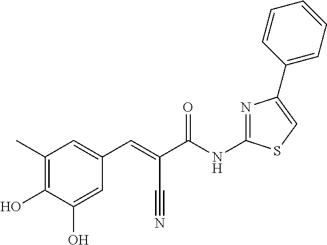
N1=C(NC(C(=CC2=CC(C)=C(O)C(O)=C2)C#N)=O)SC=C1C1=CC=CC=C1
